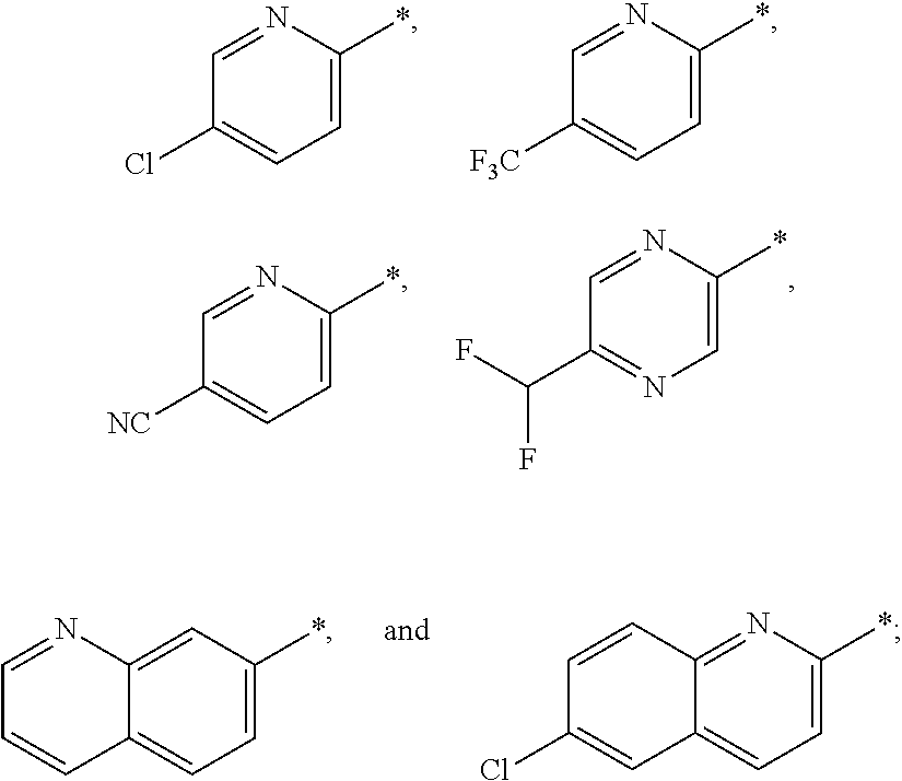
C1([NC])=CC=C(*)N=C1.C1(C(F)F)=NC=C(*)N=C1.C1(Cl)=CC=C(*)N=C1.C1([F3C])=CC=C(*)N=C1.C12=CC=C(*)C=C1N=CC=C2.C12=CC=C(*)N=C1C=CC(Cl)=C2
